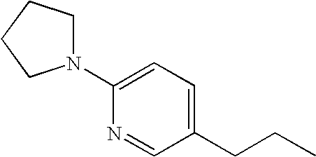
C1=C(N2CCCC2)N=CC(CCC)=C1
